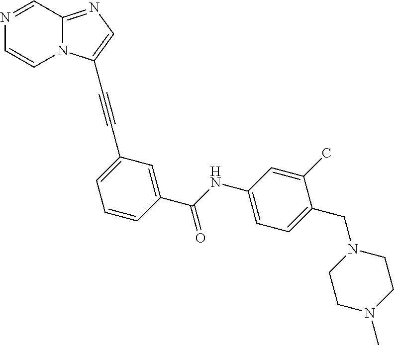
N1=CC2=NC=C(C#CC3=CC=CC(C(=O)NC4=CC=C(CN5CCN(C)CC5)C(C)=C4)=C3)N2C=C1
